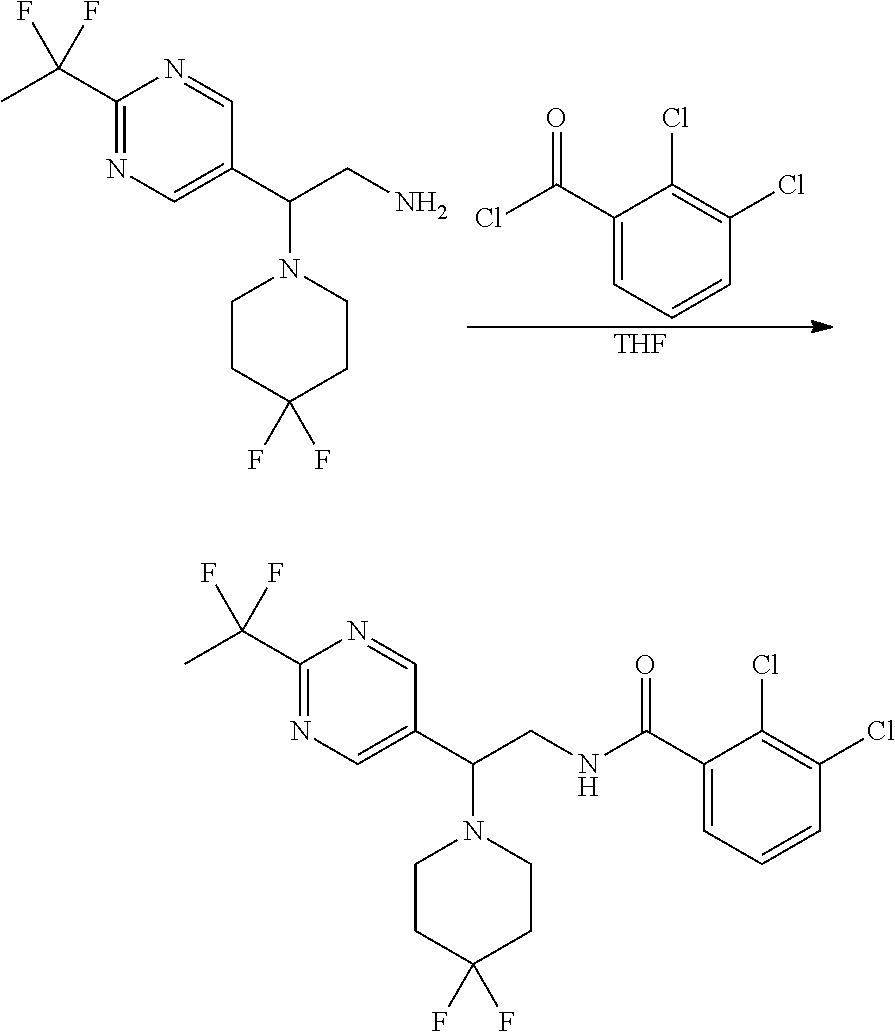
C1(C(F)(C)F)=NC=C(C(CN)N2CCC(F)(F)CC2)C=N1.C1(C(=O)Cl)=CC=CC(Cl)=C1Cl.[THF].C1(C(F)(C)F)=NC=C(C(CNC(=O)C2=CC=CC(Cl)=C2Cl)N2CCC(F)(F)CC2)C=N1
